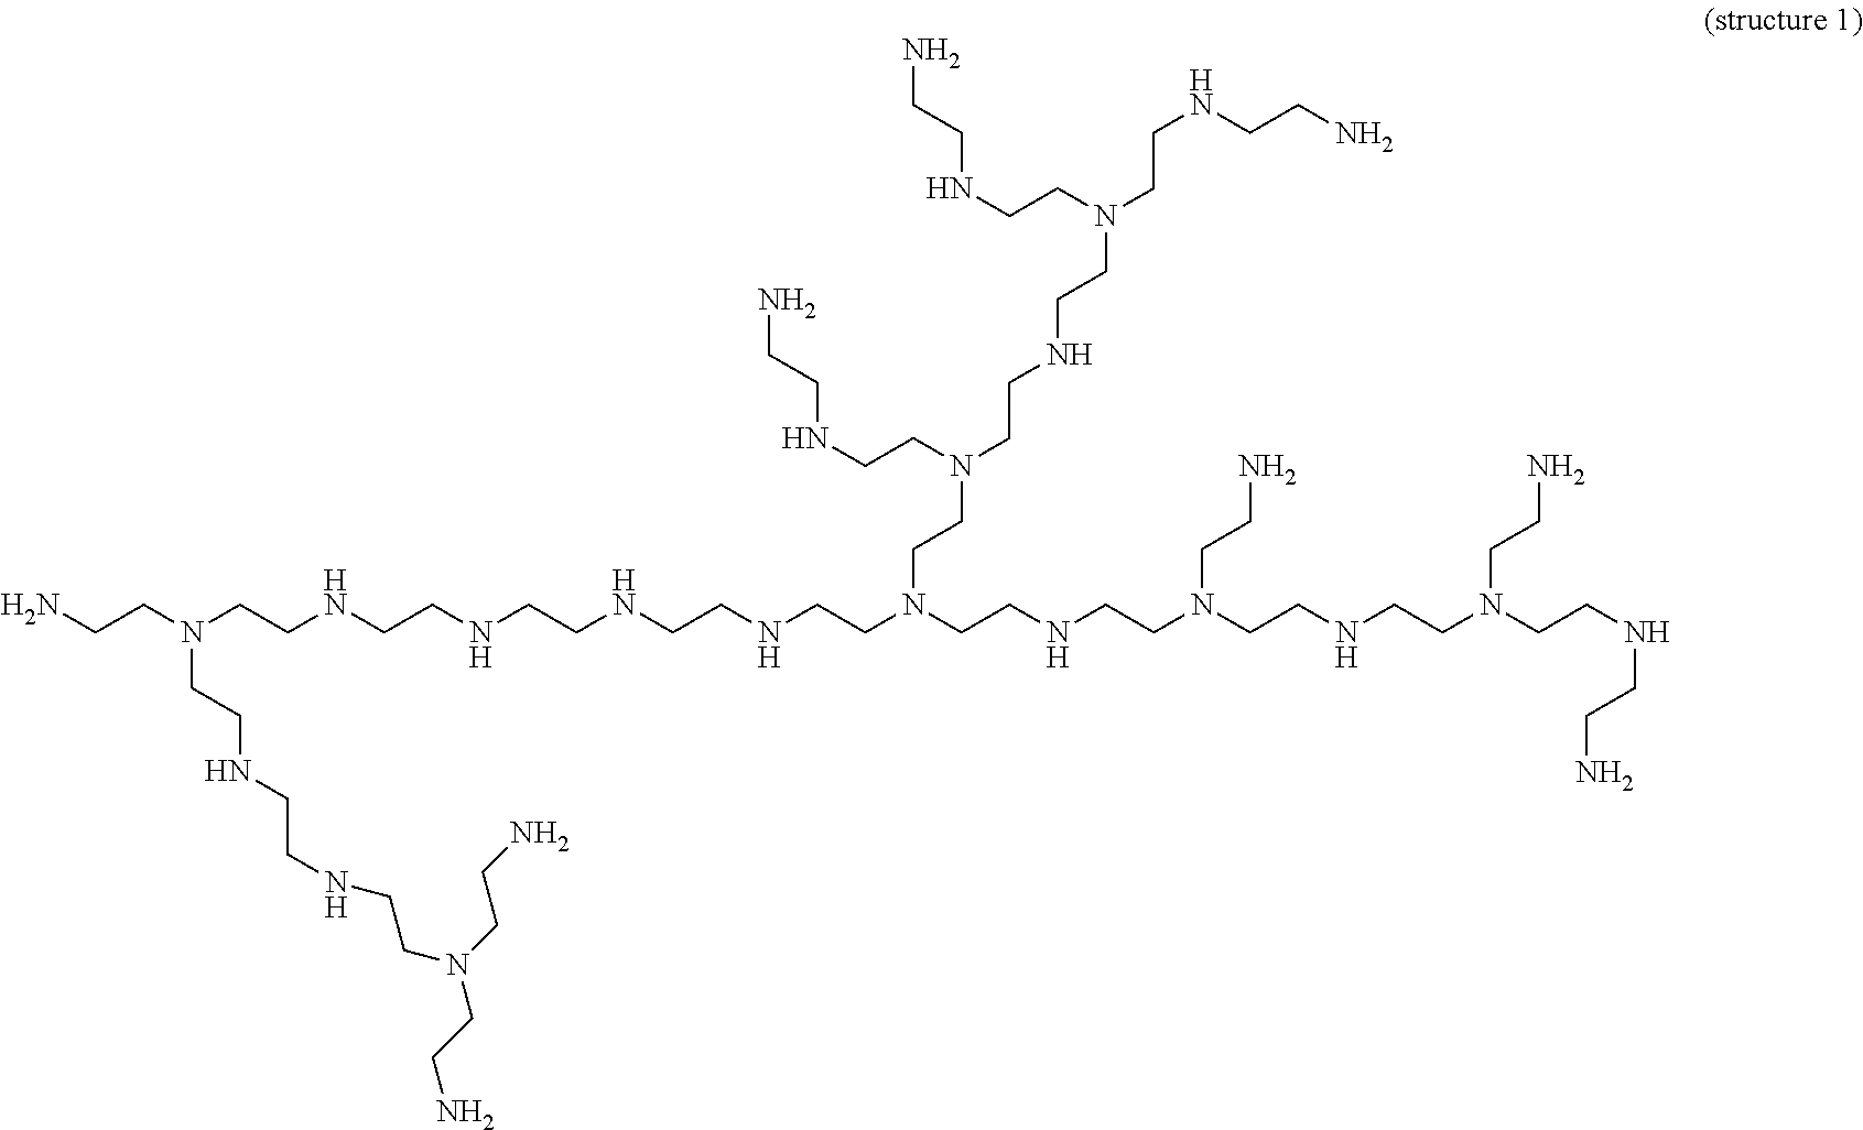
NCCN(CCNCCNCCNCCNCCN(CCNCCN(CCNCCN(CCN)CCNCCN)CCN)CCN(CCNCCN)CCNCCN(CCNCCN)CCNCCN)CCNCCNCCN(CCN)CCN
